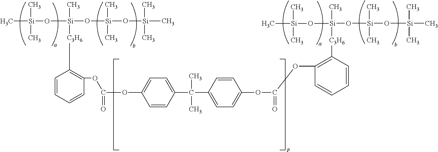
C1=CC(C(C)(C)C2=CC=C(OC(=O)OC3=C([C3H6][Si](C)(O[Si](O[Si](C)(C)C)(C)C)O[Si](C)(C)C)C=CC=C3)C=C2)=CC=C1OC(OC1=C([C3H6][Si](C)(O[Si](O[Si](C)(C)C)(C)C)O[Si](C)(C)C)C=CC=C1)=O
